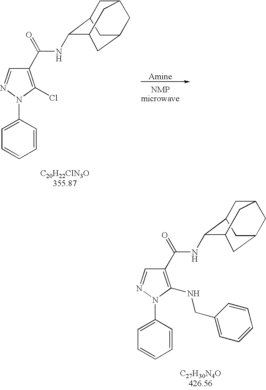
C1C2C(NC(C3=C(Cl)N(C4=CC=CC=C4)N=C3)=O)C3CC(CC1C3)C2.C1C2C(NC(C3=C(NCC4=CC=CC=C4)N(C4=CC=CC=C4)N=C3)=O)C3CC(CC1C3)C2
